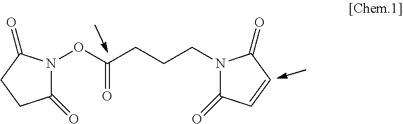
C(=O)(ON1C(=O)CCC1=O)CCCN1C(=O)C=CC1=O
